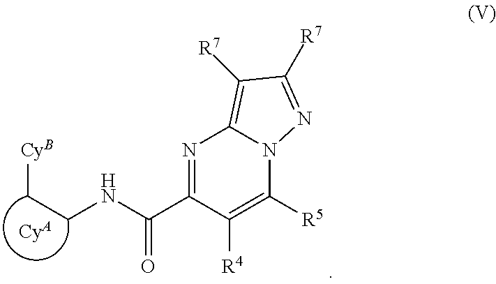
N1=C(C(NCC[CyB])=O)C([R4])=C([R5])N2C1=C([R7])C([R7])=N2.[CyA]
